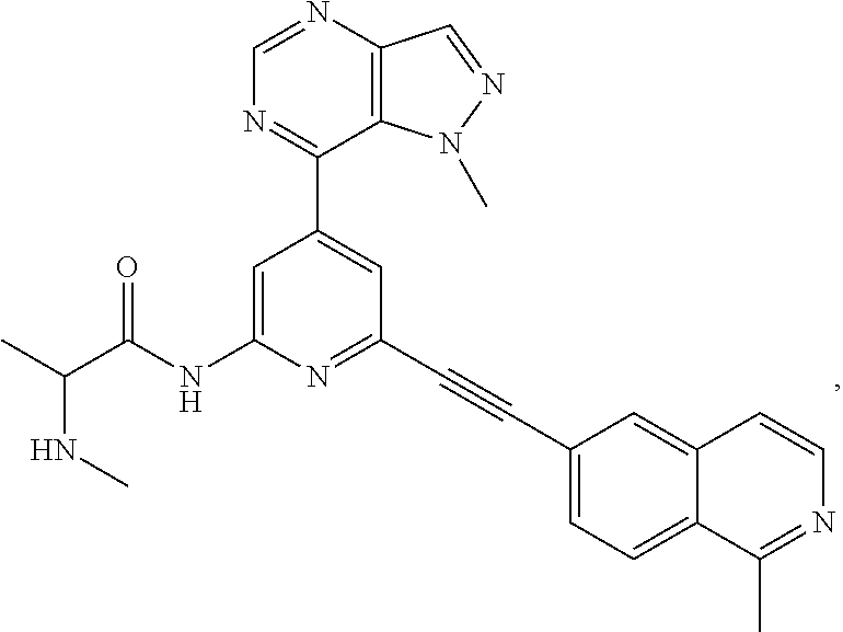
N(C(C)C(NC1=CC(C2=NC=NC3=C2N(C)N=C3)=CC(C#CC2=CC=C3C(=C2)C=CN=C3C)=N1)=O)C
